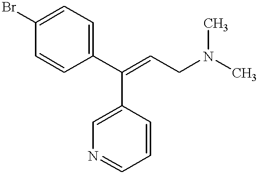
C1(Br)=CC=C(C(=CCN(C)C)C2=CN=CC=C2)C=C1
